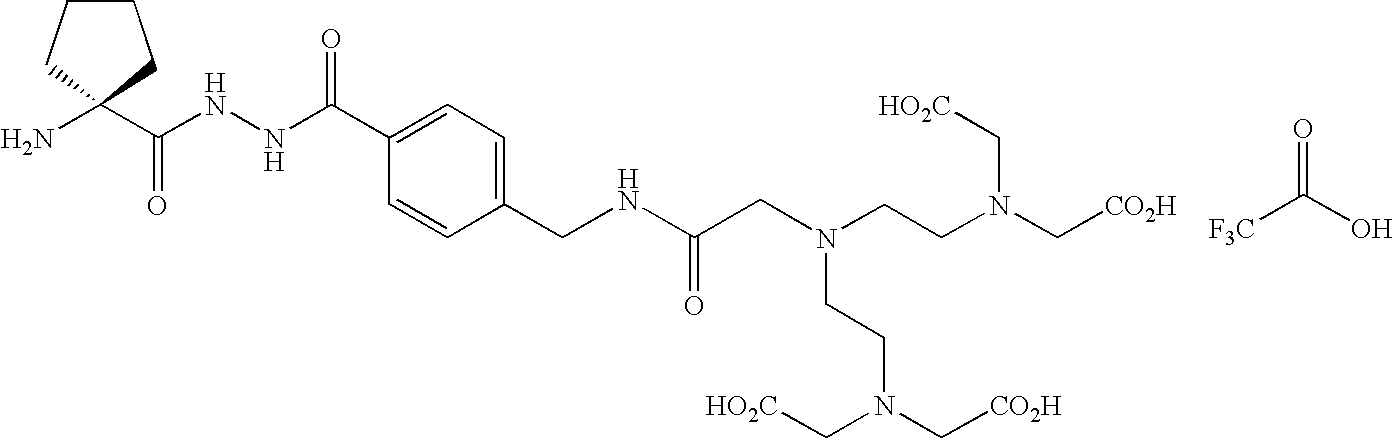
O=C([F3C])O.C(NNC(C1=CC=C(CNC(CN(CCN(C[CO2H])C[HO2C])CCN(C[CO2H])C[HO2C])=O)C=C1)=O)(=O)C1(N)CCCC1
